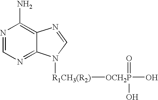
N1=CN=C2C(=C1N)N=CN2[R1CH3(R2)][OCH2P](=O)(O)O
